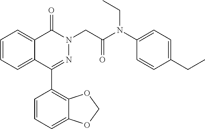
C1=CC=C2C(=C1)C(=O)N(CC(N(C1=CC=C(CC)C=C1)CC)=O)N=C2C1=C2C(=CC=C1)OCO2
